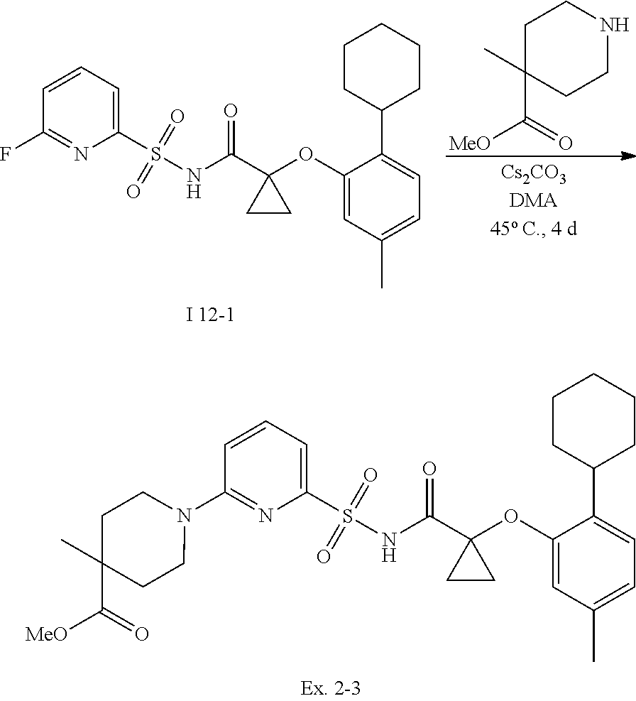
C1=CC(N2CCC(C([MeO])=O)(C)CC2)=NC(S(NC(=O)C2(OC3=CC(C)=CC=C3C3CCCCC3)CC2)(=O)=O)=C1.[MeO]C(C1(C)CCNCC1)=O.C1=CC(F)=NC(S(NC(=O)C2(OC3=CC(C)=CC=C3C3CCCCC3)CC2)(=O)=O)=C1
